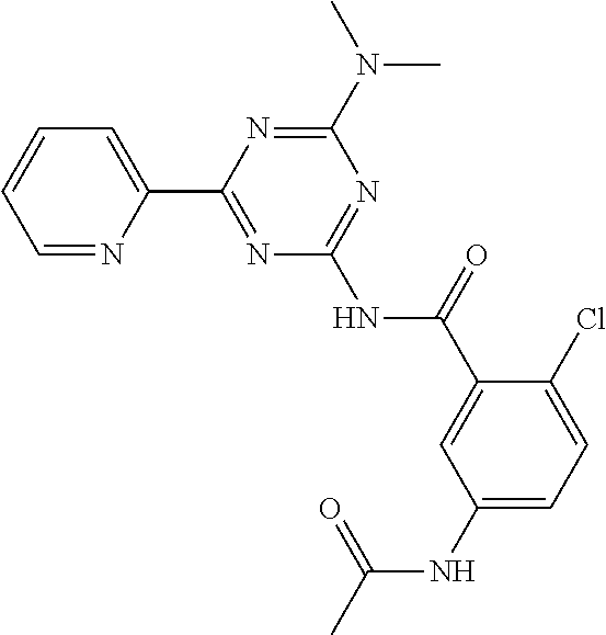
C1=NC(C2=NC(NC(C3=CC(NC(C)=O)=CC=C3Cl)=O)=NC(N(C)C)=N2)=CC=C1
